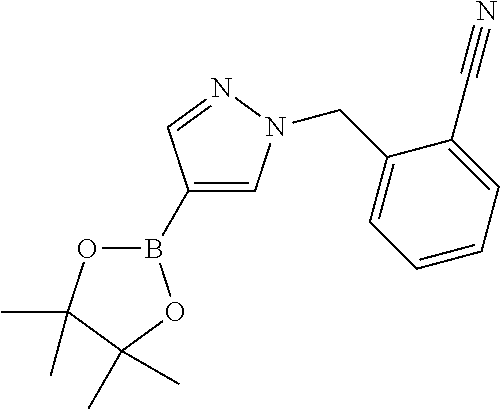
B1(C2=CN(CC3=CC=CC=C3C#N)N=C2)OC(C)(C)C(C)(C)O1
